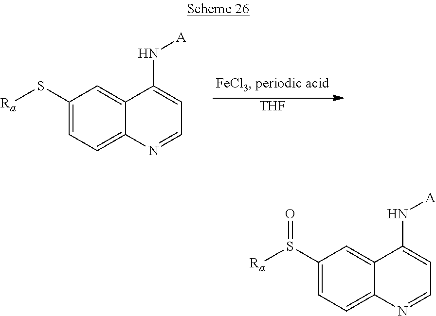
[THF].C1(S[Ra])=CC=C2C(=C1)C(N[A])=CC=N2.C1(S([Ra])=O)=CC=C2C(=C1)C(N[A])=CC=N2
